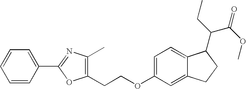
O(C1=CC=C2C(=C1)CCC2C(CC)C(OC)=O)CCC1=C(C)N=C(C2=CC=CC=C2)O1
